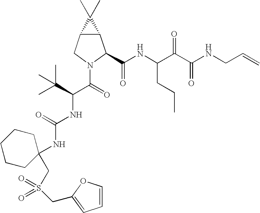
C12C(CN(C(C(NC(=O)NC3(CS(=O)(=O)CC4=CC=CO4)CCCCC3)C(C)(C)C)=O)C1C(NC(C(C(NCC=C)=O)=O)CCC)=O)C2(C)C
